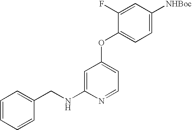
C1=C([NHBoc])C=C(F)C(OC2=CC=NC(NCC3=CC=CC=C3)=C2)=C1
